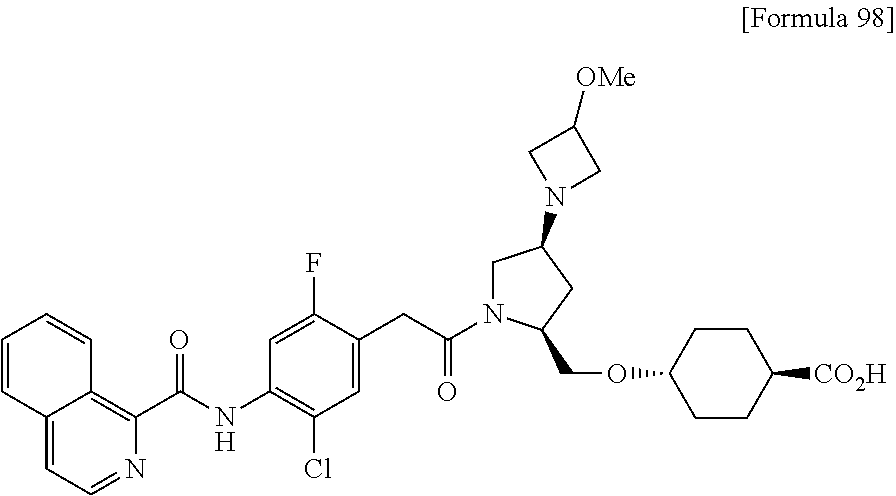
C1=C(CC(N2CC(N3CC([OMe])C3)CC2COC2CCC([CO2H])CC2)=O)C(F)=CC(NC(C2=C3C(=CC=N2)C=CC=C3)=O)=C1Cl
